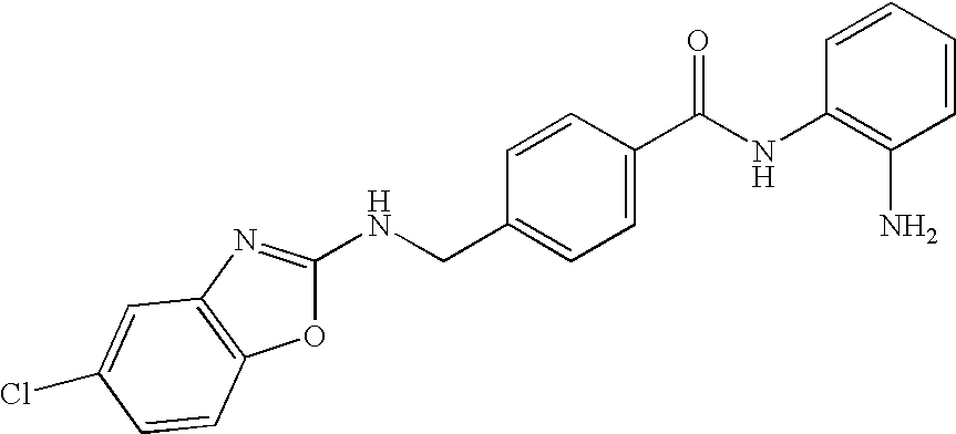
N(CC1=CC=C(C(NC2=C(N)C=CC=C2)=O)C=C1)C1=NC2=C(O1)C=CC(Cl)=C2
